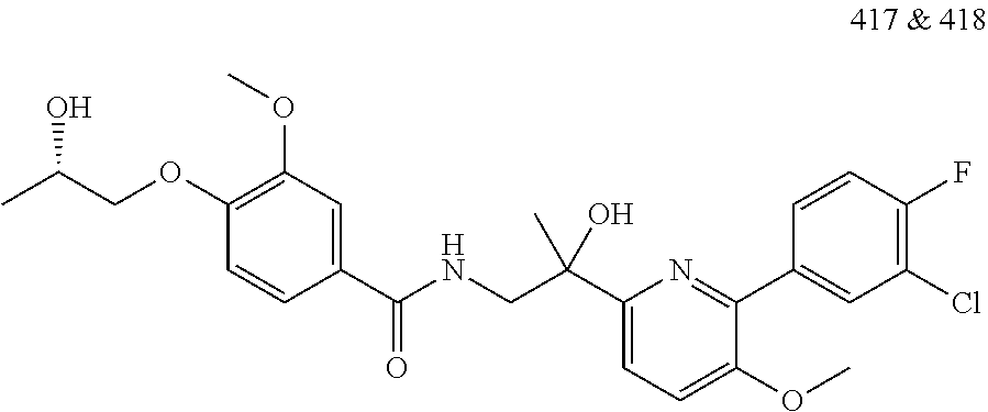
C1(C(CNC(C2=CC(OC)=C(OCC(C)O)C=C2)=O)(O)C)=CC=C(OC)C(C2=CC(Cl)=C(F)C=C2)=N1
